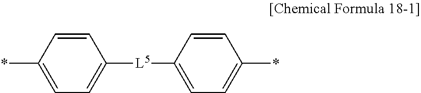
C1=CC(*)=CC=C1[L5]C1=CC=C(*)C=C1
